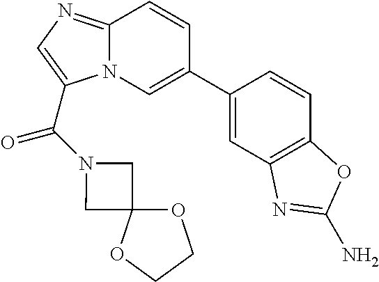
C12=NC=C(C(=O)N3CC4(C3)OCCO4)N1C=C(C1=CC3=C(C=C1)OC(N)=N3)C=C2
